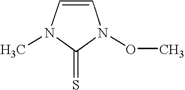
C1=CN(C)C(=S)N1OC
